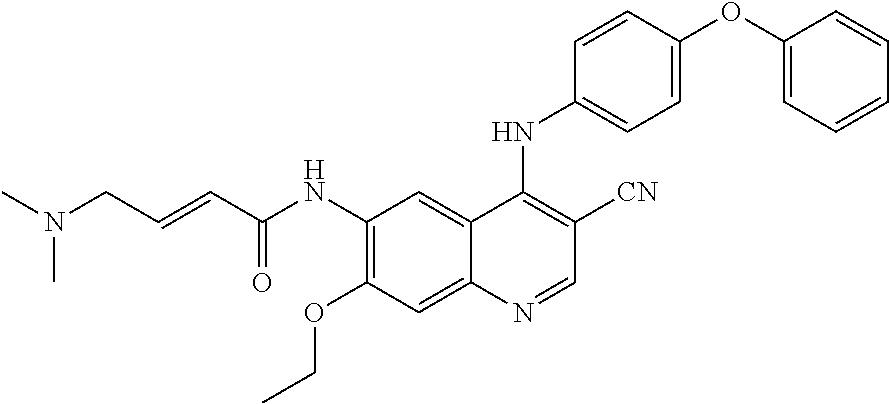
C1(NC(C=CCN(C)C)=O)=C(OCC)C=C2C(=C1)C(NC1=CC=C(OC3=CC=CC=C3)C=C1)=C([CN])C=N2
